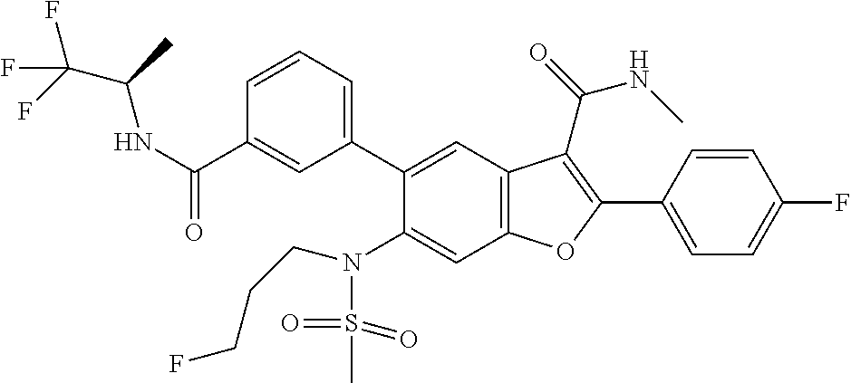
C1=CC(C2=C(C(=O)NC)C3=C(C=C(N(S(=O)(=O)C)CCCF)C(C4=CC=CC(C(NC(C(F)(F)F)C)=O)=C4)=C3)O2)=CC=C1F
